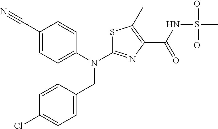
C1(C#N)=CC=C(N(C2=NC(C(NS(C)(=O)=O)=O)=C(C)S2)CC2=CC=C(Cl)C=C2)C=C1
